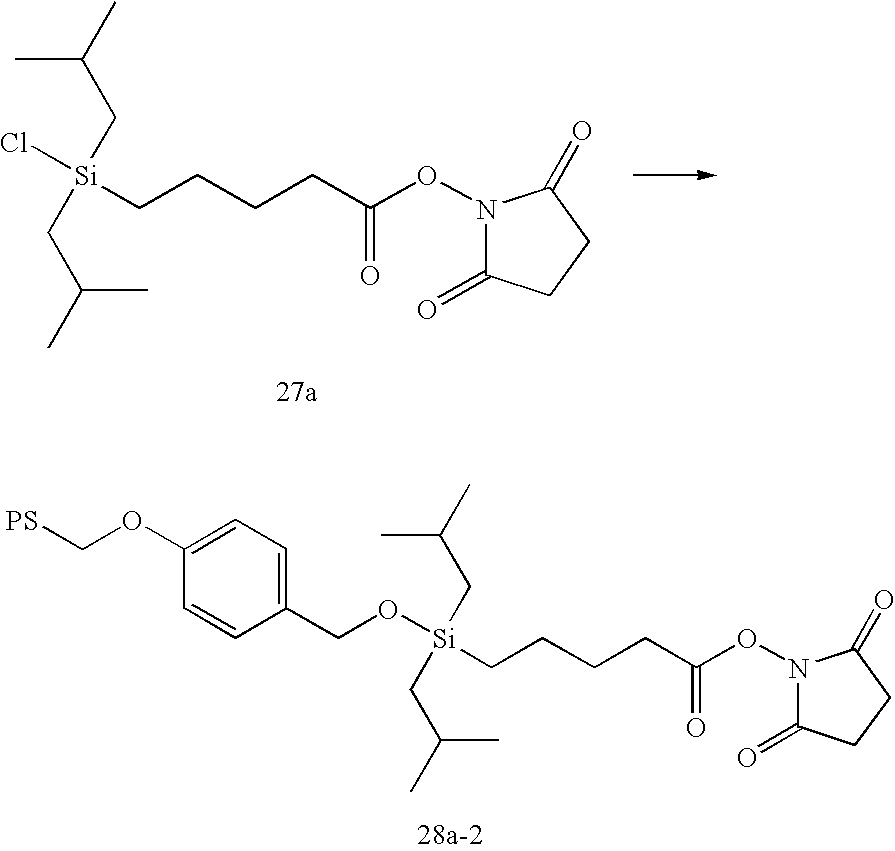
C(CCCC(ON1C(=O)CCC1=O)=O)[Si](CC(C)C)(CC(C)C)Cl.C(CCCC(ON1C(=O)CCC1=O)=O)[Si](CC(C)C)(CC(C)C)OCC1=CC=C(OC[PS])C=C1
